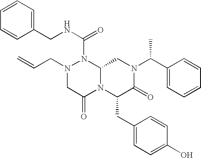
N1(C(NCC2=CC=CC=C2)=O)N(CC=C)CC(=O)N2C1CN(C(C1=CC=CC=C1)C)C(=O)C2CC1=CC=C(O)C=C1
